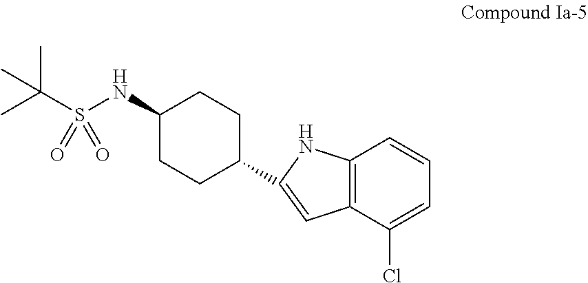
C(S(NC1CCC(C2=CC3=C(N2)C=CC=C3Cl)CC1)(=O)=O)(C)(C)C
